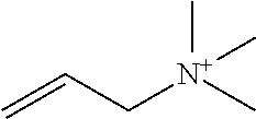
C=CC[N+](C)(C)C
